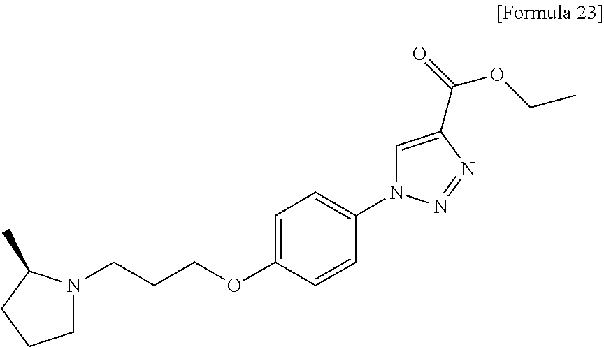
C1=C(OCCCN2CCCC2C)C=CC(N2C=C(C(=O)OCC)N=N2)=C1
